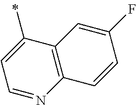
C1=C(C)C2=C(N=C1)C=CC(F)=C2
